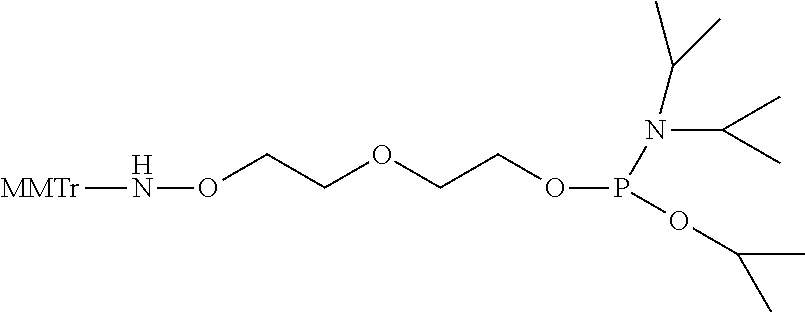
[MMTr]NOCCOCCOP(OC(C)C)N(C(C)C)C(C)C
